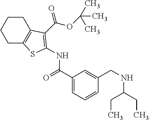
C1CC2=C(CC1)SC(NC(=O)C1=CC=CC(CNC(CC)CC)=C1)=C2C(OC(C)(C)C)=O
